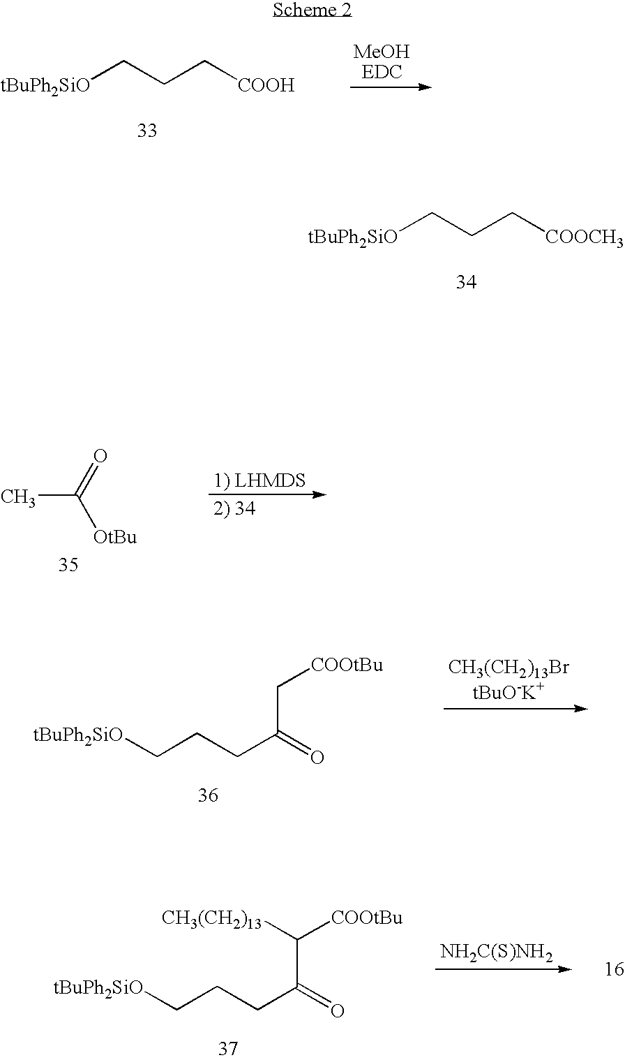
[tBuPh2SiO]CCC[COOH].[MeOHEDC].[tBuPh2SiO]CCC[COOCH3].CC(=O)[OtBu].[tBuPh2SiO]CCCC(=O)C[COOtBu].[tBuPh2SiO]CCCC(=O)C([COOtBu])[CH3(CH2)13].[NH2C(S)NH2]
